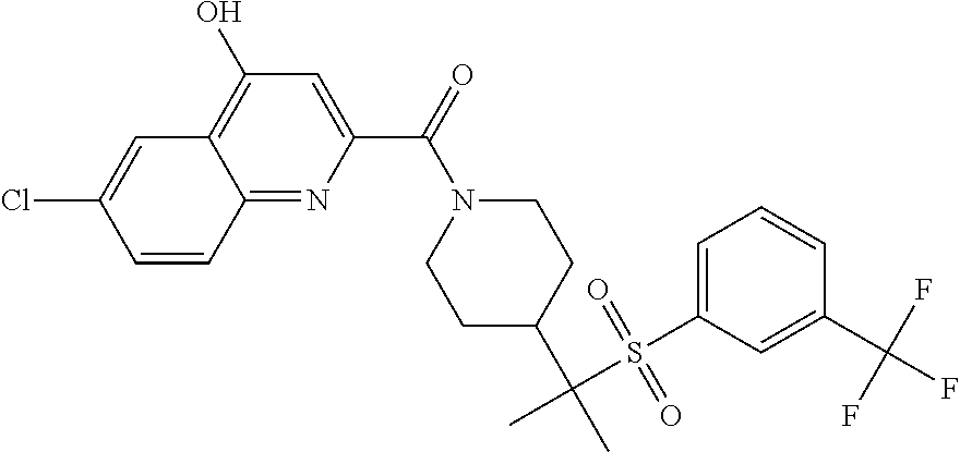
N1(C(C2=CC(O)=C3C(=N2)C=CC(Cl)=C3)=O)CCC(C(C)(S(C2=CC=CC(C(F)(F)F)=C2)(=O)=O)C)CC1
